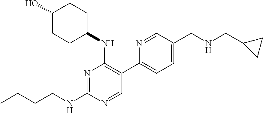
CCCCNC1=NC(NC2CCC(O)CC2)=C(C2=CC=C(CNCC3CC3)C=N2)C=N1
